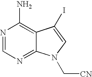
N1=CN=C2C(=C1N)C(I)=CN2C[CN]
